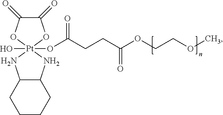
O[Pt]12(OC(CCC(OCCOC)=O)=O)(OC(=O)C(=O)O1)NC1C(N2)CCCC1
